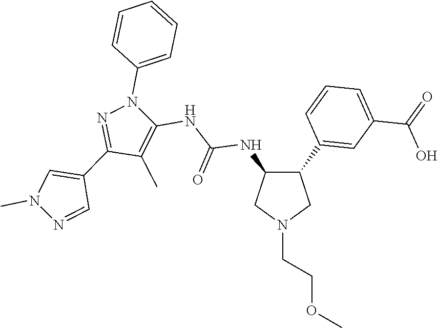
C1(C2=CC(C(=O)O)=CC=C2)C(NC(NC2=C(C)C(C3=CN(C)N=C3)=NN2C2=CC=CC=C2)=O)CN(CCOC)C1
